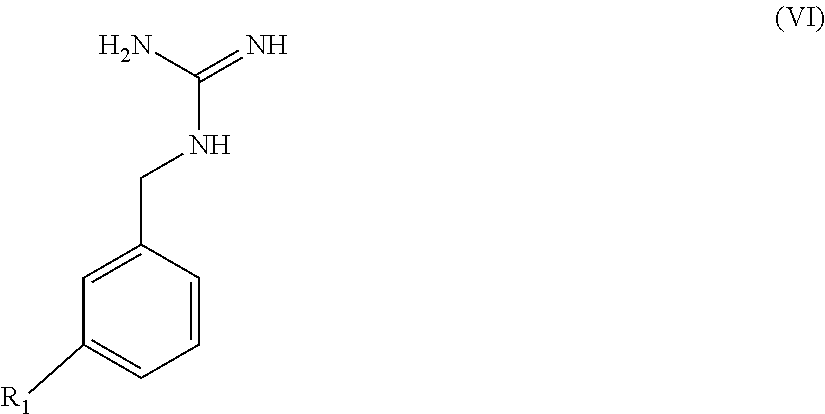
[R1]C1=CC=CC(CNC(N)=N)=C1
